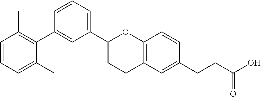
C1=CC=C(C)C(C2=CC(C3CCC4=C(O3)C=CC(CCC(O)=O)=C4)=CC=C2)=C1C
